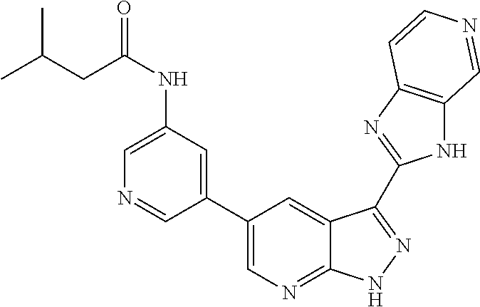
C1(C2=CN=C3C(=C2)C(C2=NC4=C(N2)C=NC=C4)=NN3)=CC(NC(=O)CC(C)C)=CN=C1
